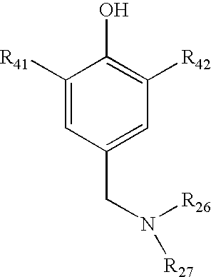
C1([R41])=CC(CN([R27])[R26])=CC([R42])=C1O
